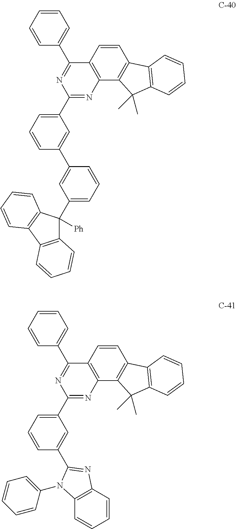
C1=CC2=C(C3=C1C1=C(C3(C)C)C=CC=C1)N=C(C1=CC=CC(C3=CC(C4([Ph])C5=C(C6=C4C=CC=C6)C=CC=C5)=CC=C3)=C1)N=C2C1=CC=CC=C1.C1=CC2=C(C3=C1C1=C(C3(C)C)C=CC=C1)N=C(C1=CC=CC(C3=NC4=C(C=CC=C4)N3C3=CC=CC=C3)=C1)N=C2C1=CC=CC=C1
